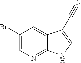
C1(Br)=CN=C2C(=C1)C(C#N)=CN2
